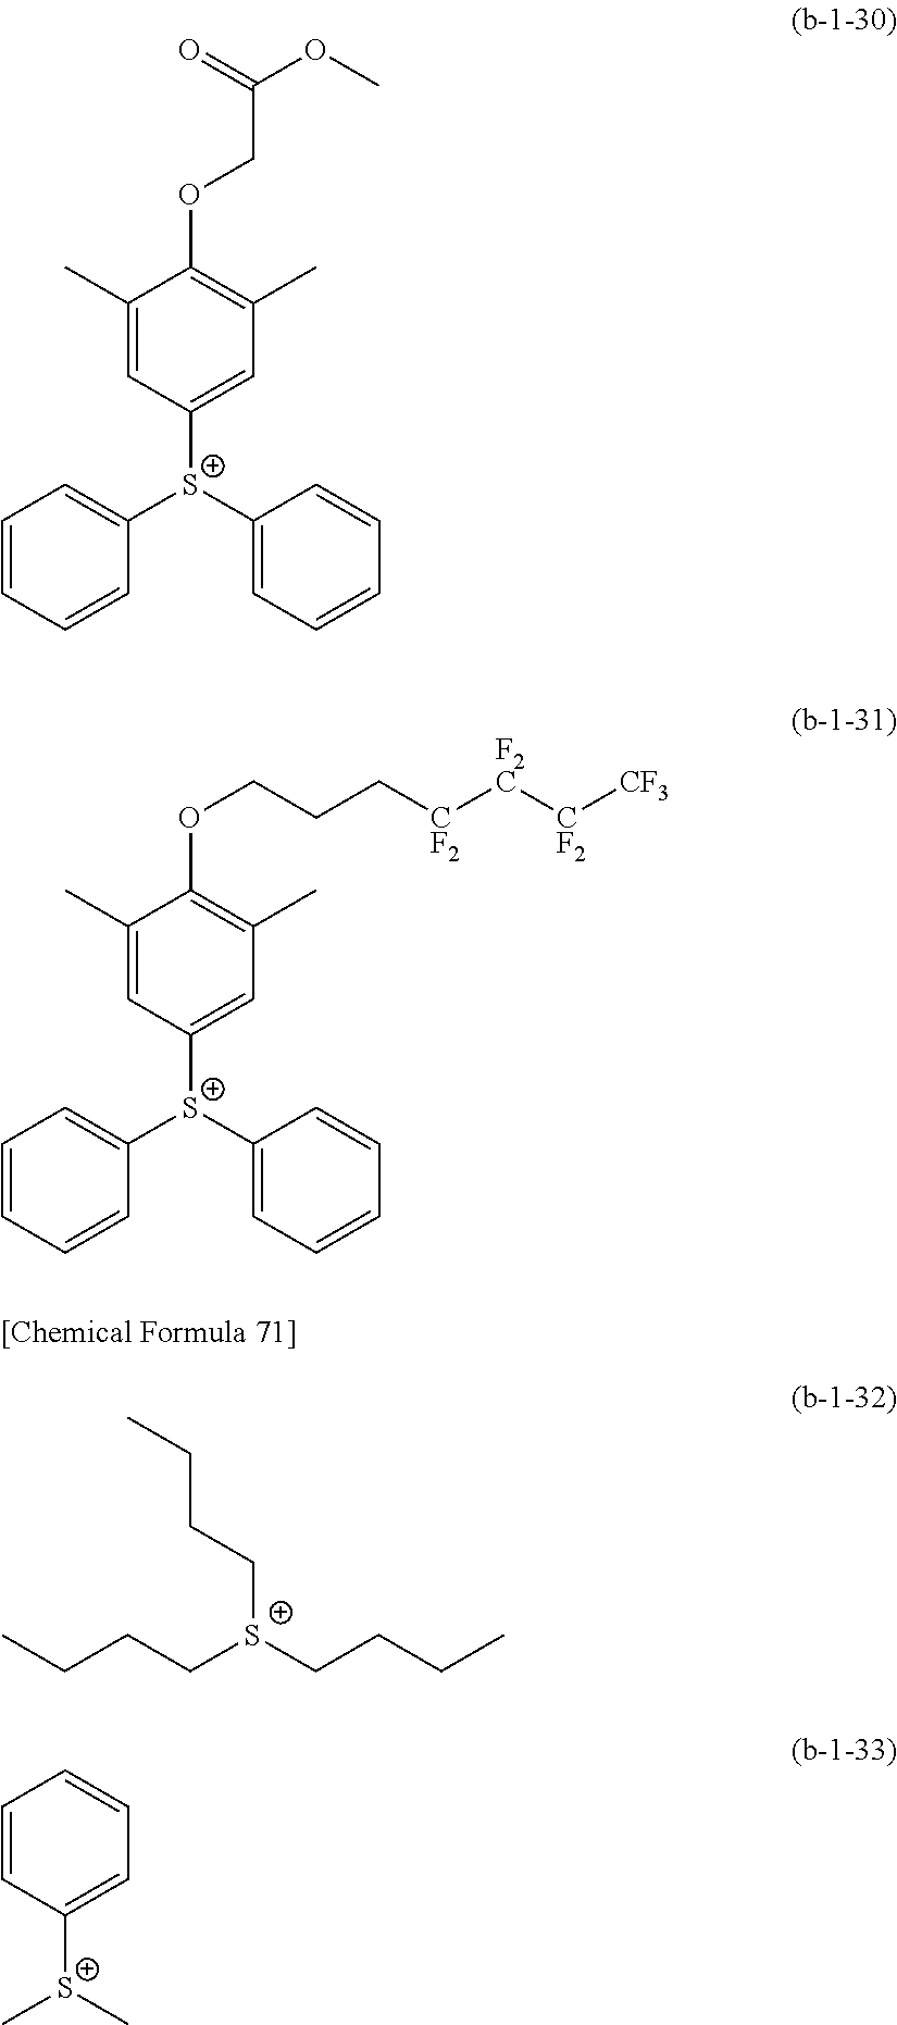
C1(C)=CC([S+](C2=CC=CC=C2)C2=CC=CC=C2)=CC(C)=C1OCC(OC)=O.C1(C)=CC([S+](C2=CC=CC=C2)C2=CC=CC=C2)=CC(C)=C1OCCC[CF2][F2C][CF2][CF3].CCCC[S+](CCCC)CCCC.C1=CC([S+](C)C)=CC=C1
